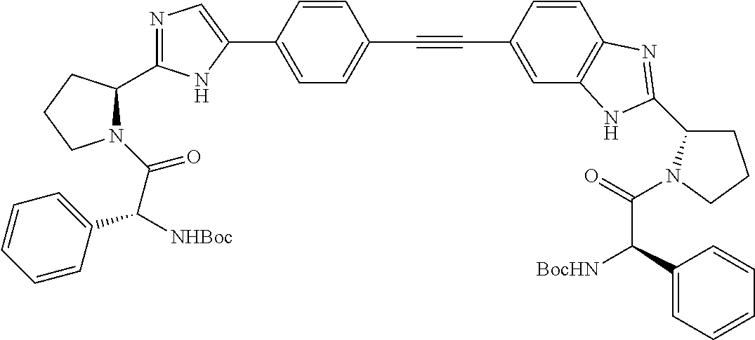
C1=C(C2=CN=C(C3N(C(C(C4=CC=CC=C4)[NHBoc])=O)CCC3)N2)C=CC(C#CC2=CC3=C(C=C2)N=C(C2CCCN2C(=O)C(C2=CC=CC=C2)[BocHN])N3)=C1
